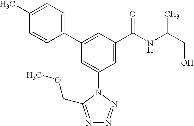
C1(C2=CC(C(NC(CO)C)=O)=CC(N3C(COC)=NN=N3)=C2)=CC=C(C)C=C1
